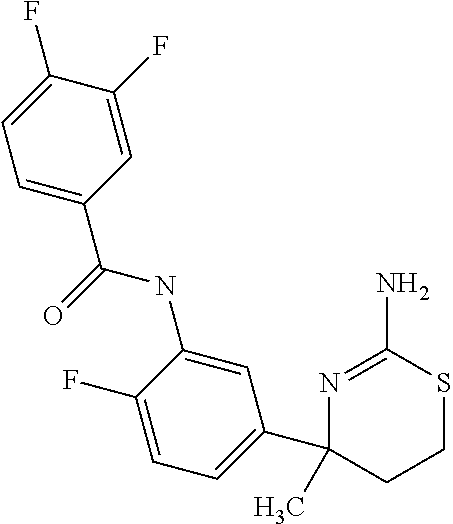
C1(NC(=O)C2=CC=C(F)C(F)=C2)=CC(C2(C)CCSC(N)=N2)=CC=C1F
